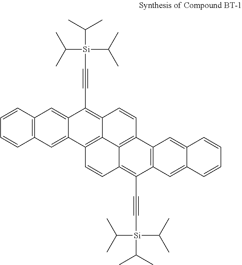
C12=C(C=CC=C1)C=C1C(=C2)C2=C3C(=C1C#C[Si](C(C)C)(C(C)C)C(C)C)C=CC1=C3C(=C(C#C[Si](C(C)C)(C(C)C)C(C)C)C3=C1C=C1C(=C3)C=CC=C1)C=C2
